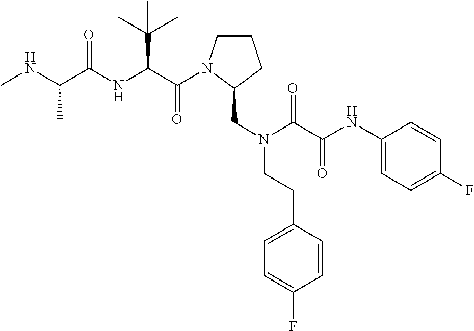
CNC(C(NC(C(=O)N1CCCC1CN(CCC1=CC=C(F)C=C1)C(C(NC1=CC=C(F)C=C1)=O)=O)C(C)(C)C)=O)C
